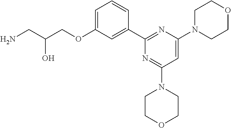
C(C(COC1=CC=CC(C2=NC(N3CCOCC3)=CC(N3CCOCC3)=N2)=C1)O)N
